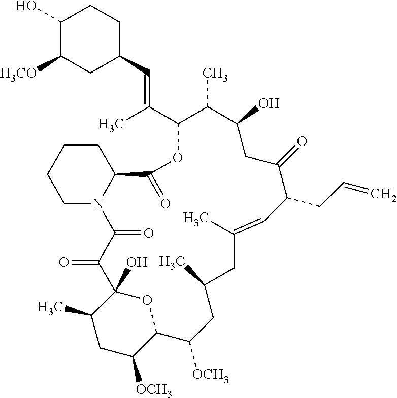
C1(O)C([H3CO])CC(C=C(C2C(C)C(O)CC(=O)C(CC=C)C=C(C)CC(C)CC([OCH3])C3C([OCH3])CC(C)C(O)(C(=O)C(=O)N4C(C(=O)O2)CCCC4)O3)C)CC1
